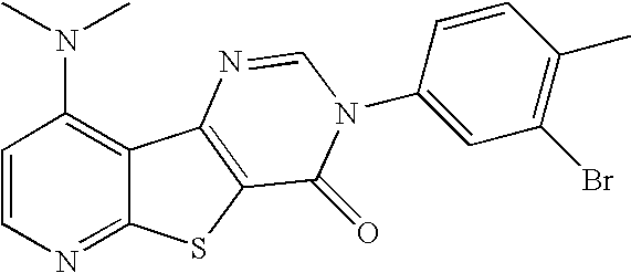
C1=CN=C2C(=C1N(C)C)C1=C(S2)C(=O)N(C2=CC(Br)=C(C)C=C2)C=N1
